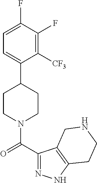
C1=C(F)C(F)=C([CF3])C(C2CCN(C(C3=NNC4=C3CNCC4)=O)CC2)=C1
